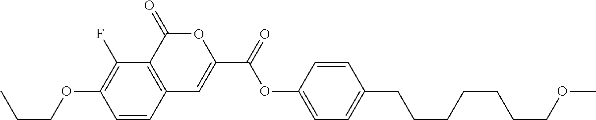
C1=CC2=C(C(F)=C1OCCC)C(=O)OC(C(=O)OC1=CC=C(CCCCCCCOC)C=C1)=C2
